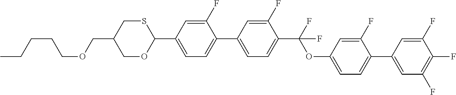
CCCCCOCC1COC(C2=CC=C(C3=CC=C(C(F)(OC4=CC=C(C5=CC(F)=C(F)C(F)=C5)C(F)=C4)F)C(F)=C3)C(F)=C2)SC1
